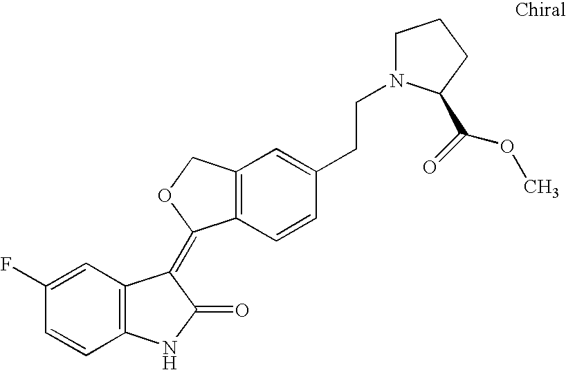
C12=C(C=CC(CCN3CCCC3C(=O)OC)=C1)C(=C1C3=C(NC1=O)C=CC(F)=C3)OC2
